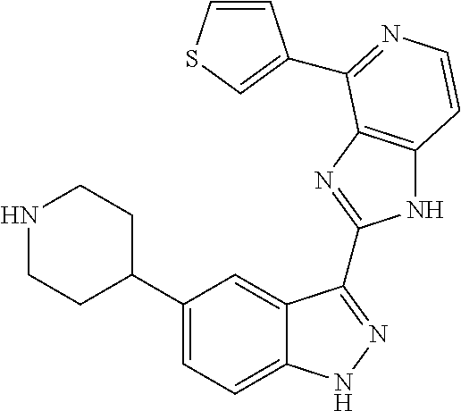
C1(C2CCNCC2)=CC=C2C(=C1)C(C1=NC3=C(N1)C=CN=C3C1=CSC=C1)=NN2
